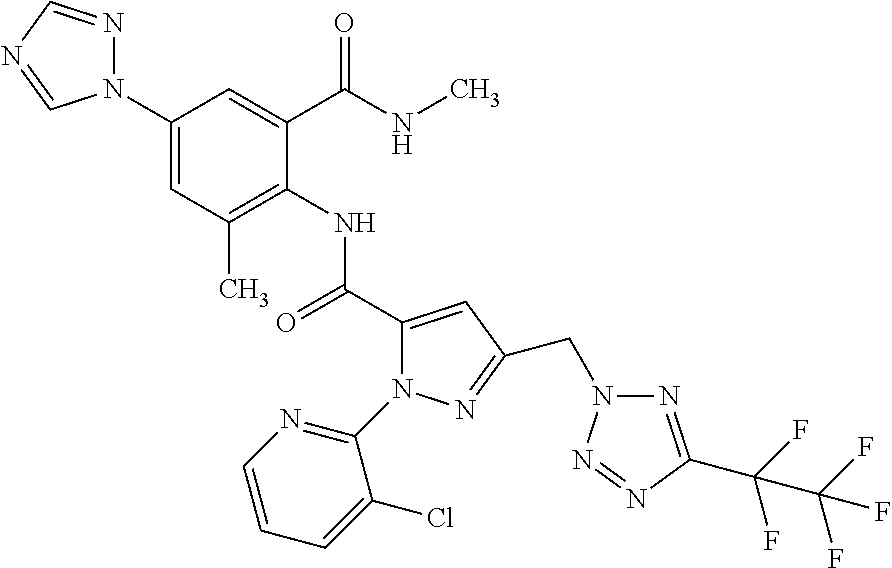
C1(N2N=CN=C2)=CC(C)=C(NC(C2=CC(CN3N=C(C(F)(F)C(F)(F)F)N=N3)=NN2C2=NC=CC=C2Cl)=O)C(C(NC)=O)=C1
